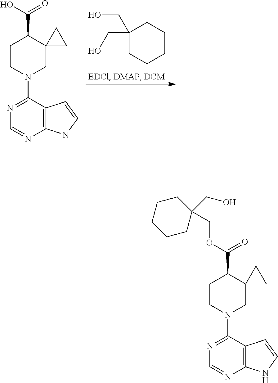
C1CN(C2=NC=NC3=C2C=CN3)CC2(C1C(O)=O)CC2.C1(CO)(CO)CCCCC1.C1CN(C2=NC=NC3=C2C=CN3)CC2(C1C(OCC1(CO)CCCCC1)=O)CC2
